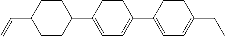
C1CC(C2=CC=C(C3=CC=C(CC)C=C3)C=C2)CCC1C=C
